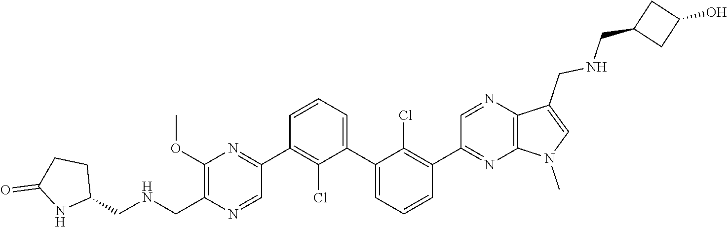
C1(C2=NC(OC)=C(C[HN]CC3CCC(=O)N3)N=C2)=C(Cl)C(C2=CC=CC(C3=NC4=C(N=C3)C(CNCC3CC(O)C3)=CN4C)=C2Cl)=CC=C1
